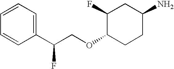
C1(C(COC2CCC(N)CC2F)F)=CC=CC=C1
